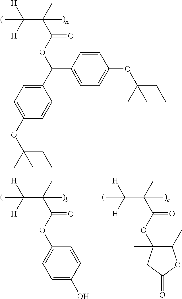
C(C(C)(C(OC(C1=CC=C(OC(C)(CC)C)C=C1)C1=CC=C(OC(CC)(C)C)C=C1)=O)C)([H])([H])C.C(C(C)(C(OC1=CC=C(O)C=C1)=O)C)([H])([H])C.C(C(C)(C(OC1(C)C(C)OC(=O)C1)=O)C)([H])([H])C
